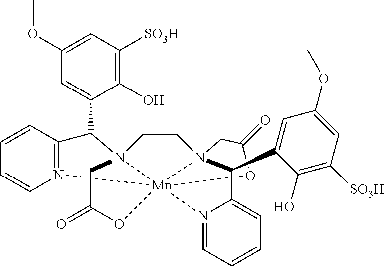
C1CN23CC(=O)O[Mn]245(N1(C(C1=CC(OC)=CC([SO3H])=C1O)C1=N4C=CC=C1)CC(=O)O5)N1=CC=CC=C1C3C1=CC(OC)=CC([SO3H])=C1O
